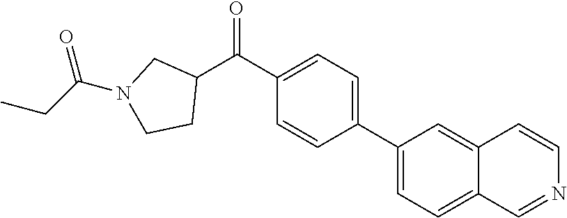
C1(C(C2CN(C(CC)=O)CC2)=O)=CC=C(C2=CC=C3C(=C2)C=CN=C3)C=C1
